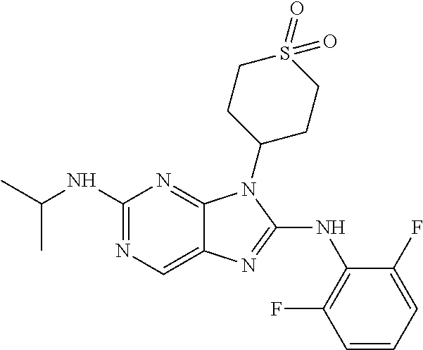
N1=C(NC2=C(F)C=CC=C2F)N(C2CCS(=O)(=O)CC2)C2=NC(NC(C)C)=NC=C12
